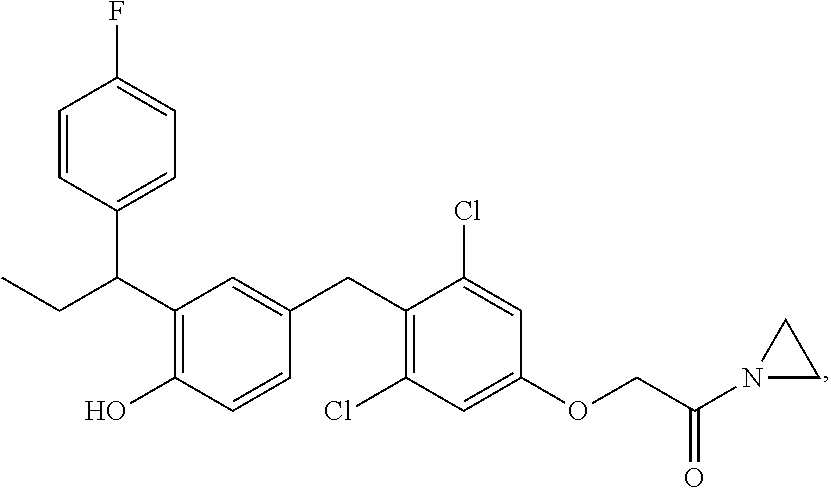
C(C1=C(O)C=CC(CC2=C(Cl)C=C(OCC(N3CC3)=O)C=C2Cl)=C1)(C1=CC=C(F)C=C1)CC
